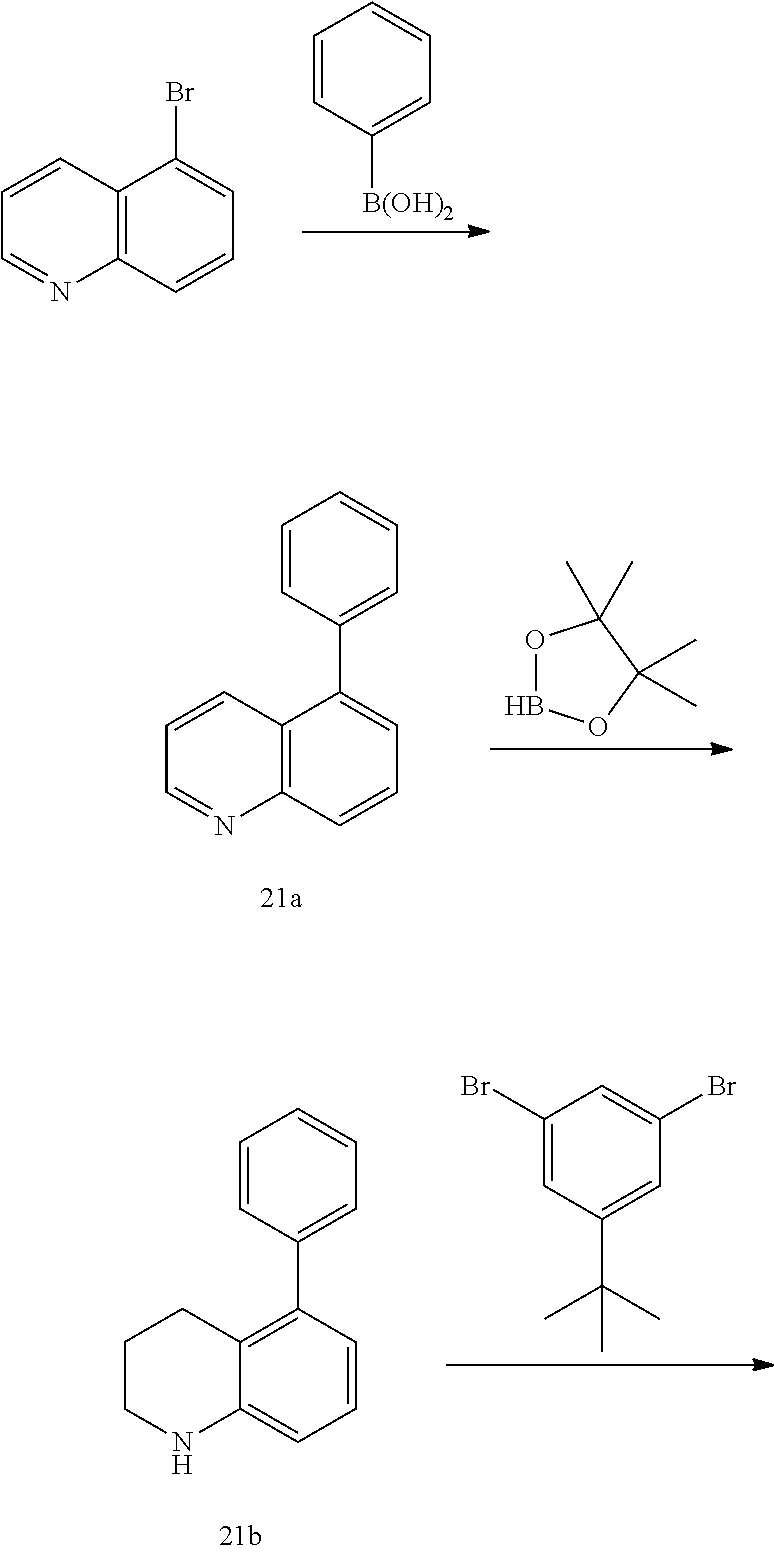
C12=C(C=CC=C1Br)N=CC=C2.C1=CC([B(OH)2])=CC=C1.C12=C(C=CC=C1C1=CC=CC=C1)N=CC=C2.O1BOC(C)(C)C1(C)C.C12=C(C3=CC=CC=C3)C=CC=C1NCCC2.C1(Br)=CC(C(C)(C)C)=CC(Br)=C1
